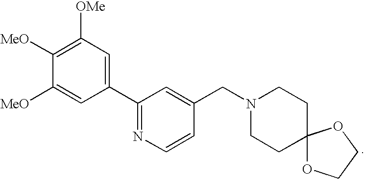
C1(C2=NC=CC(CN3CCC4(CC3)OCCO4)=C2)=CC([OMe])=C([MeO])C([MeO])=C1
